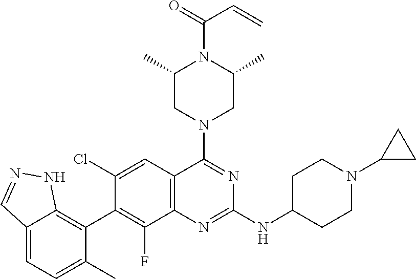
C12=CC=C(C)C(C3=C(F)C4=C(C=C3Cl)C(N3CC(C)N(C(=O)C=C)C(C)C3)=NC(NC3CCN(C5CC5)CC3)=N4)=C1NN=C2
